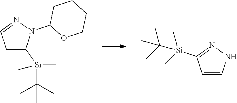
C1=C([Si](C)(C)C(C)(C)C)N(C2OCCCC2)N=C1.C1=CNN=C1[Si](C(C)(C)C)(C)C
